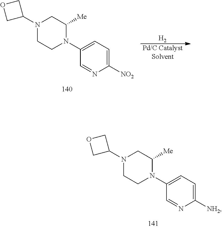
N1(C2COC2)CCN(C2=CC=C([NH2])N=C2)C([Me])C1.N1(C2COC2)CCN(C2=CC=C([NO2])N=C2)C([Me])C1.[H2].[Pd/C CatalystSolvent]
